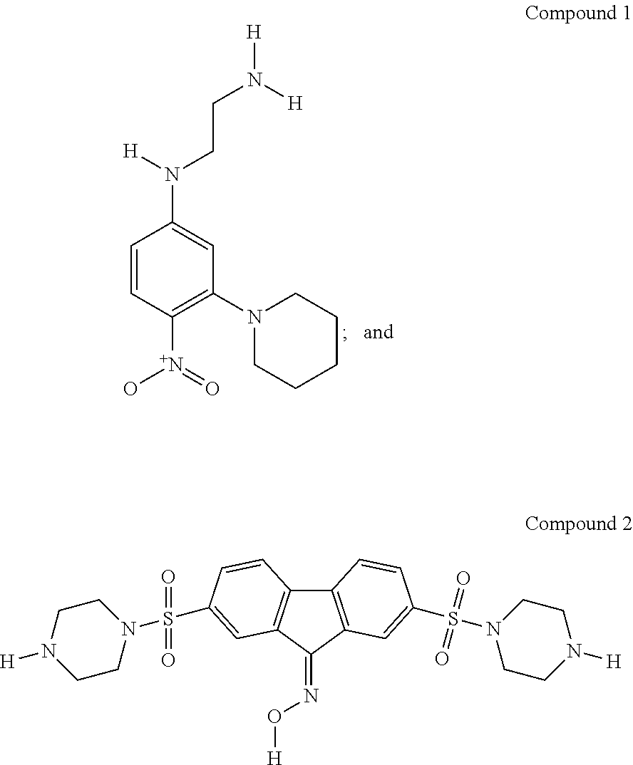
C1=CC([N+](=O)O)=C(N2CCCCC2)C=C1N([H])CCN([H])[H].C12=C(C(=NO[H])C3=C1C=CC(S(=O)(=O)N1CCN([H])CC1)=C3)C=C(S(=O)(=O)N1CCN([H])CC1)C=C2
